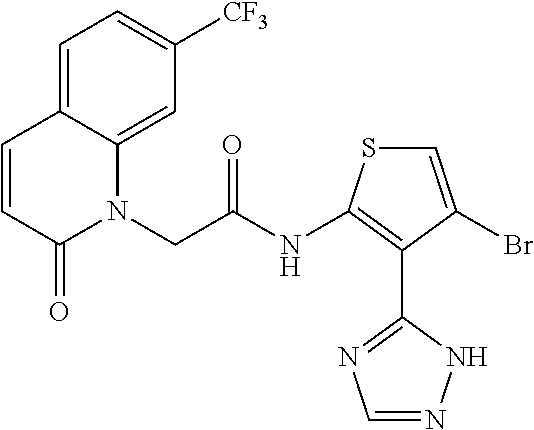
C(C(=O)NC1=C(C2=NC=NN2)C(Br)=CS1)N1C(=O)C=CC2=CC=C([CF3])C=C12
